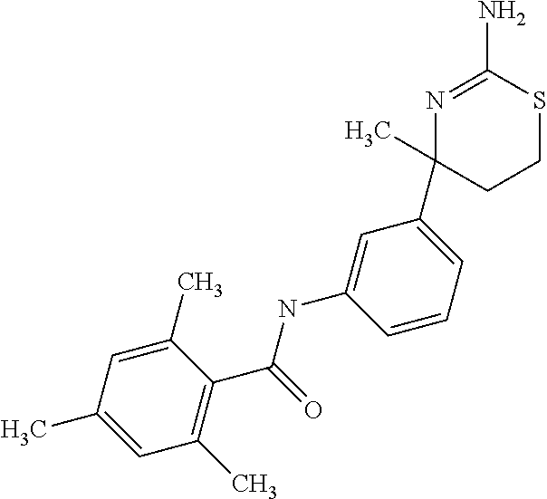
N1=C(N)SCCC1(C1=CC=CC(NC(=O)C2=C(C)C=C(C)C=C2C)=C1)C
